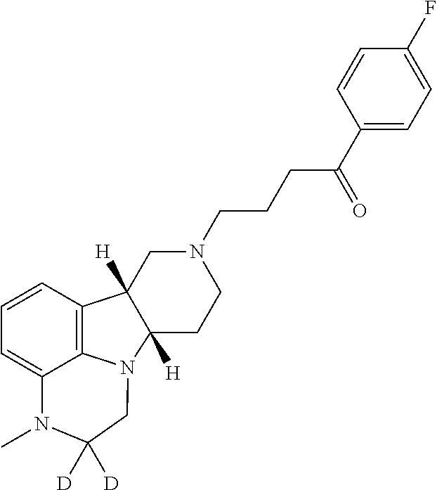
C1=CC2=C3C(=C1)N(C)C([D])([D])CN3C1([H])C2([H])CN(CCCC(C2=CC=C(F)C=C2)=O)CC1
